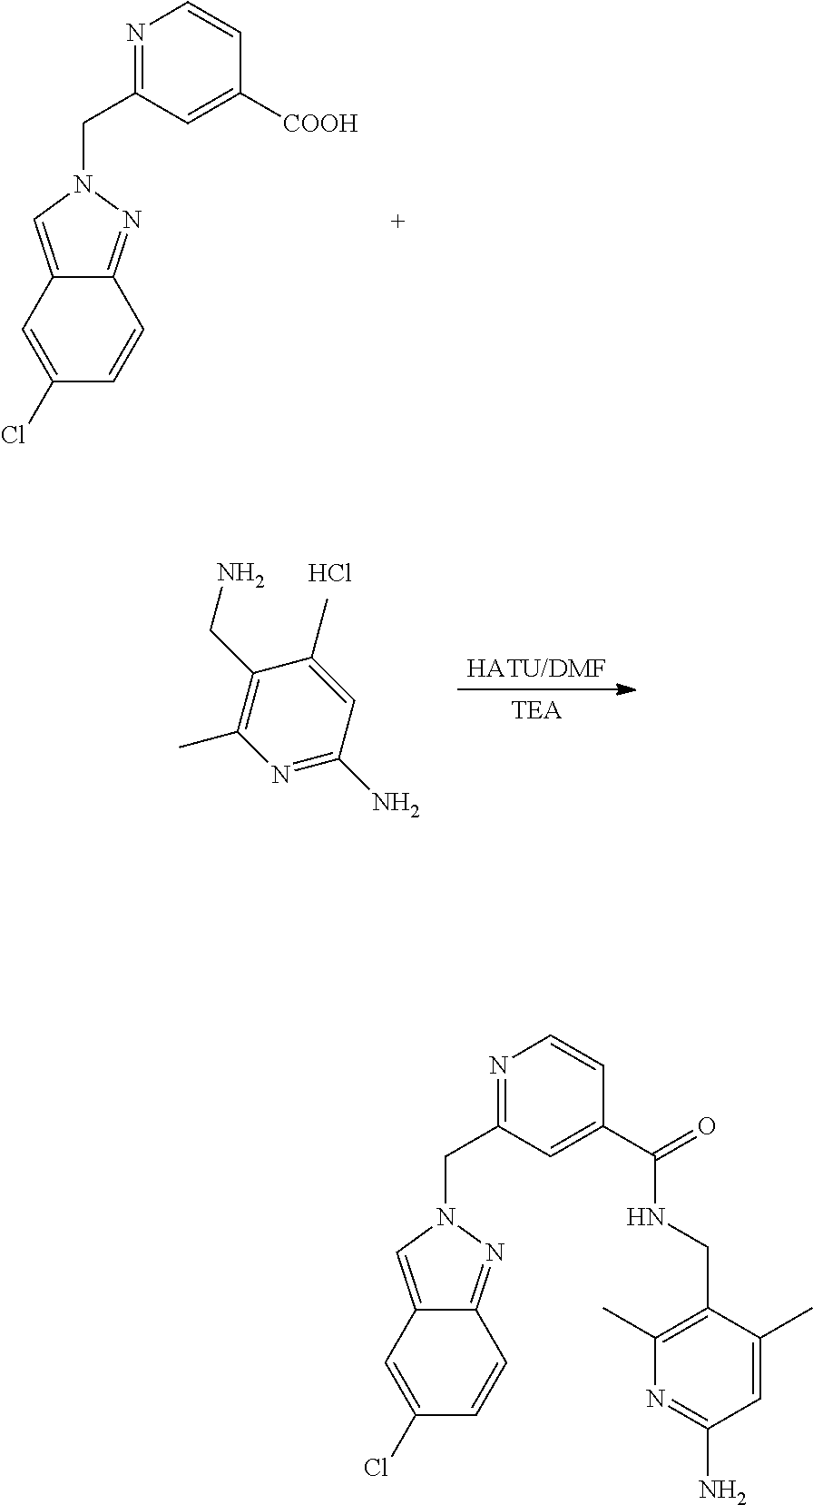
[HATU/DMF].[TEA].N1=C(N)C=C(C)C(CN)=C1C.Cl.N1(CC2=NC=CC([COOH])=C2)C=C2C(=N1)C=CC(Cl)=C2.N1(CC2=NC=CC(C(=O)NCC3=C(C)N=C(N)C=C3C)=C2)C=C2C(=N1)C=CC(Cl)=C2
